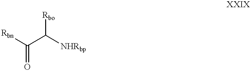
[Rbn]C(=O)C([NHRbp])[Rbo]
